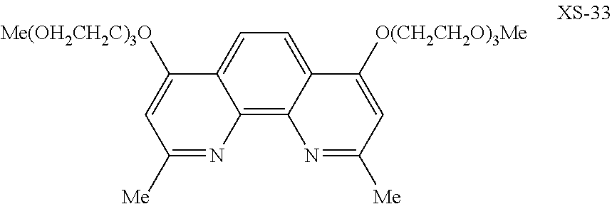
C12=C3C(=CC=C1C([Me(OH2CH2C)3O])=CC([Me])=N2)C([O(CH2CH2O)3Me])=CC([Me])=N3
